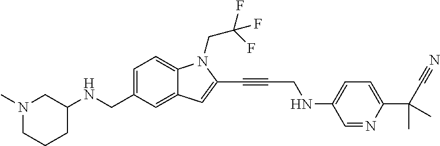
C1=C(CNC2CN(C)CCC2)C=C2C(=C1)N(CC(F)(F)F)C(C#CCNC1=CC=C(C(C#N)(C)C)N=C1)=C2
